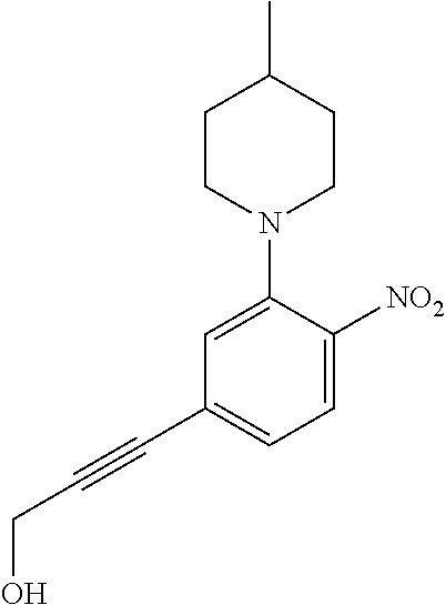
C1CN(C2=CC(C#CCO)=CC=C2[NO2])CCC1C
